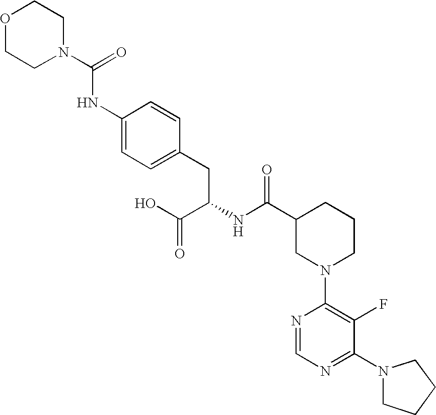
O1CCN(C(=O)NC2=CC=C(CC(NC(C3CN(C4=C(F)C(N5CCCC5)=NC=N4)CCC3)=O)C(O)=O)C=C2)CC1
